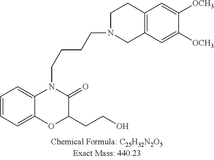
C1=CC=C2C(=C1)N(CCCCN1CC3=C(CC1)C=C([OCH3])C([OCH3])=C3)C(=O)C(CCO)O2
